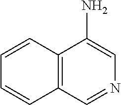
C12=C(C=CC=C1)C(N)=CN=C2
